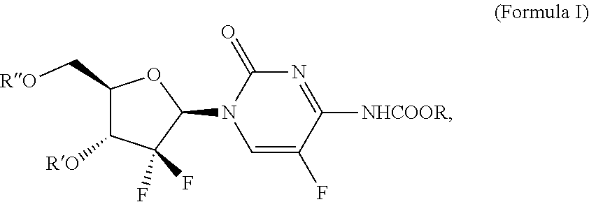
C1=C(F)C([NHCOOR])=NC(=O)N1C1OC(C[RO])C([RO])C1(F)F
